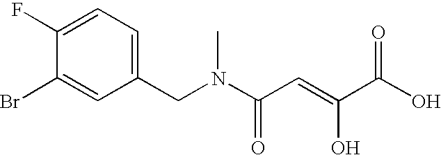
C1(Br)=CC(CN(C(C=C(C(O)=O)O)=O)C)=CC=C1F
